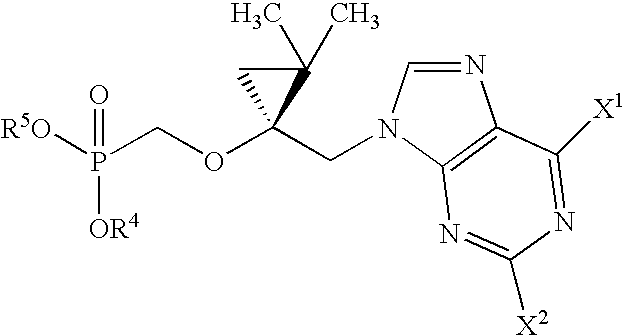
[R5O]P(COC1(CN2C=NC3=C2N=C([X2])N=C3[X1])C(C)(C)C1)([OR4])=O
